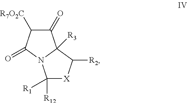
C1(=O)C([R7O2C])C(=O)N2C1([R3])C([R2])[X]C2([R1])[R12]
